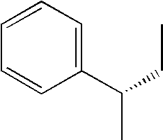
C1=CC=C(C(C)CC)C=C1
